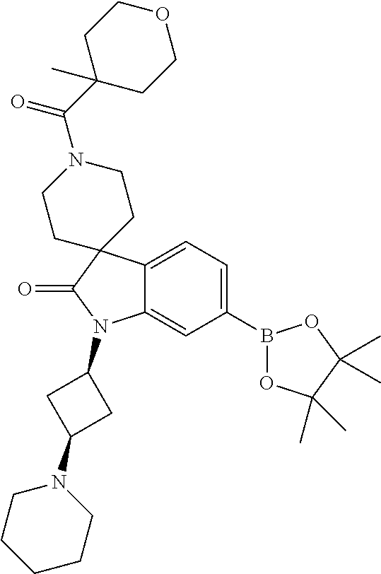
C12=CC=C(B3OC(C)(C)C(C)(C)O3)C=C1N(C1CC(N3CCCCC3)C1)C(=O)C21CCN(C(C2(C)CCOCC2)=O)CC1
